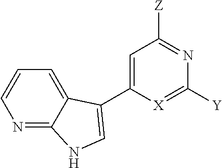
C1=C(C2=CNC3=NC=CC=C32)[X]=C([Y])N=C1[Z]
